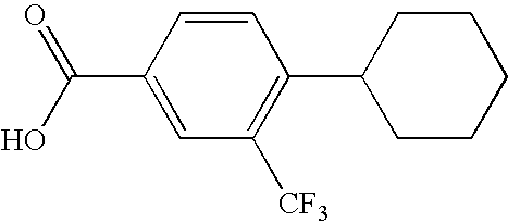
C1=CC(C(=O)O)=CC([CF3])=C1C1CCCCC1
